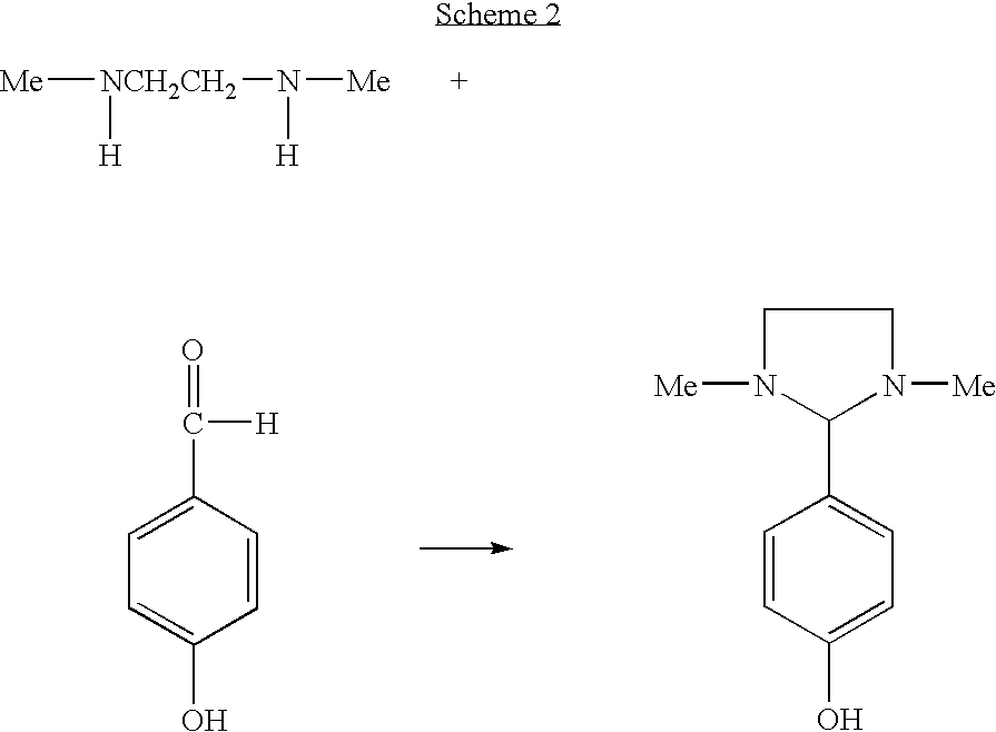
[Me][NCH2CH2]([H])N([H])[Me].C1(C([H])=O)=CC=C(O)C=C1.C1=CC(O)=CC=C1C1N([Me])CCN1[Me]
